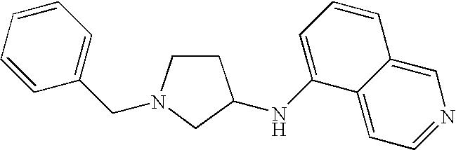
C1CC(NC2=CC=CC3=CN=CC=C23)CN1CC1=CC=CC=C1
